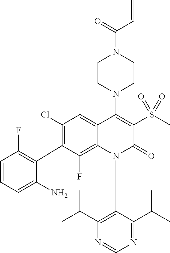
C1=CC=C(N)C(C2=C(Cl)C=C3C(=C2F)N(C2=C(C(C)C)N=CN=C2C(C)C)C(=O)C(S(C)(=O)=O)=C3N2CCN(C(=O)C=C)CC2)=C1F
